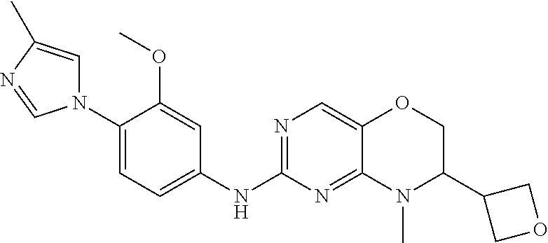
C1(N2C=C(C)N=C2)=CC=C(NC2=NC=C3C(=N2)N(C)C(C2COC2)CO3)C=C1OC
